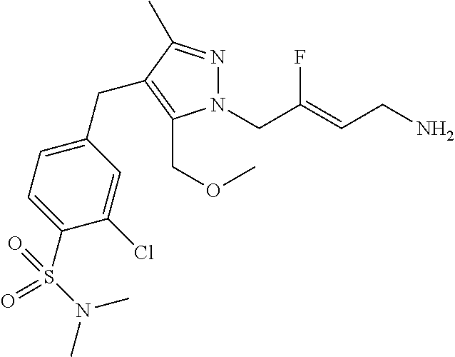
N1=C(C)C(CC2=CC=C(S(N(C)C)(=O)=O)C(Cl)=C2)=C(COC)N1CC(=CCN)F
